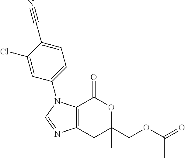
C12=C(CC(COC(=O)C)(C)OC1=O)N=CN2C1=CC=C(C#N)C(Cl)=C1
